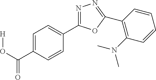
[H]OC(C1=CC=C(C2=NN=C(C3=C(N(C)C)C=CC=C3)O2)C=C1)=O
